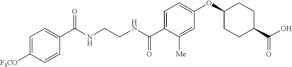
C1(C(NCCNC(C2=CC=C(OC3CCC(C(O)=O)CC3)C=C2[Me])=O)=O)=CC=C([F3CO])C=C1
